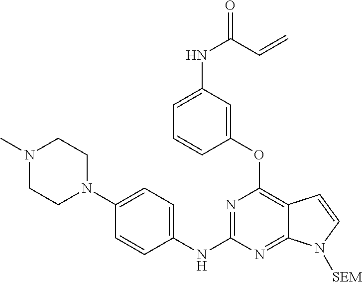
N1(C)CCN(C2=CC=C(NC3=NC(OC4=CC(NC(=O)C=C)=CC=C4)=C4C(=N3)N([SEM])C=C4)C=C2)CC1
